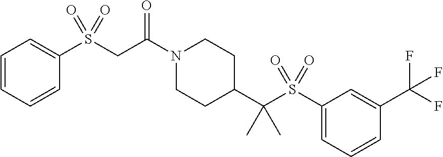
C(C(N1CCC(C(S(C2=CC=CC(C(F)(F)F)=C2)(=O)=O)(C)C)CC1)=O)S(C1=CC=CC=C1)(=O)=O
